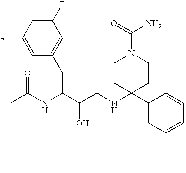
C1(F)=CC(F)=CC(CC(C(CNC2(C3=CC(C(C)(C)C)=CC=C3)CCN(C(=O)N)CC2)O)NC(C)=O)=C1
